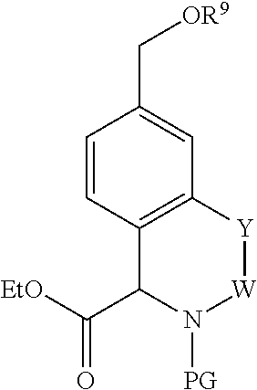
C1=CC2=C(C=C1C[OR9])[Y][W]N([PG])C2C([EtO])=O
